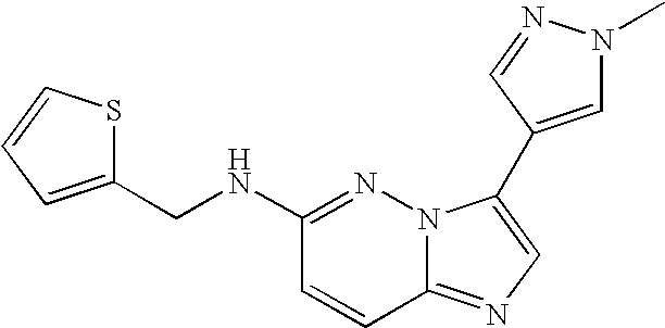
N1=C(NCC2=CC=CS2)C=CC2=NC=C(C3=CN(C)N=C3)N12
